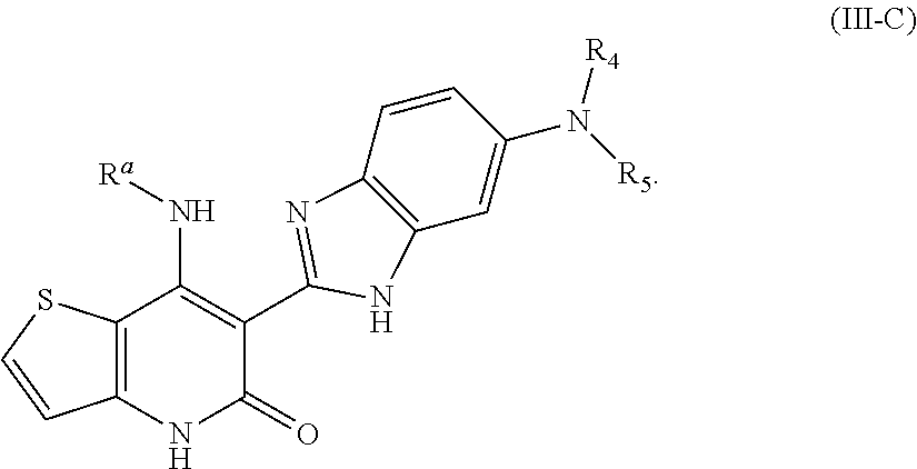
C12=C(NC(=O)C(C3=NC4=C(N3)C=C(N([R4])[R5])C=C4)=C1N[Ra])C=CS2
